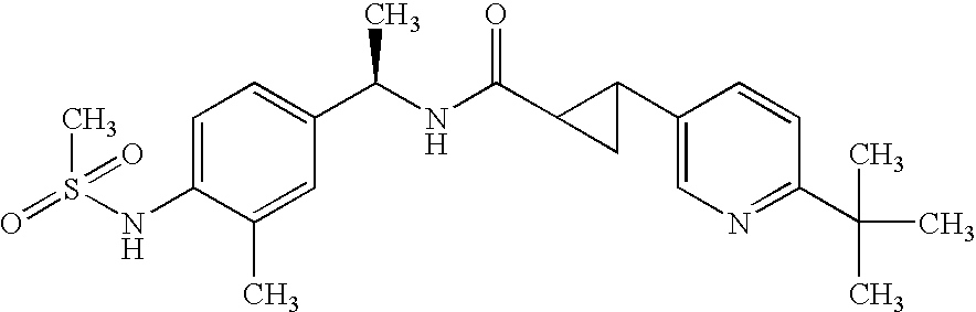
C1=C(NS(=O)(=O)C)C(C)=CC(C(C)NC(C2CC2C2=CN=C(C(C)(C)C)C=C2)=O)=C1
